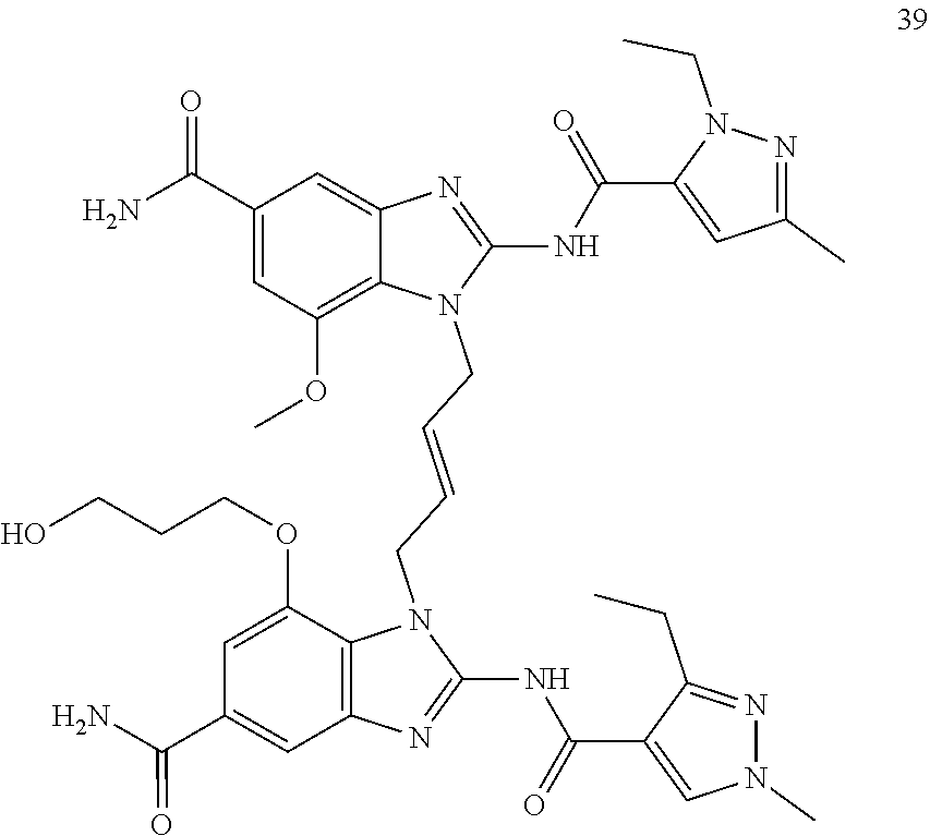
C1(NC(C2=CN(C)N=C2CC)=O)=NC2=C(N1CC=CCN1C(NC(=O)C3=CC(C)=NN3CC)=NC3=CC(C(N)=O)=CC(OC)=C13)C(OCCCO)=CC(C(=O)N)=C2
